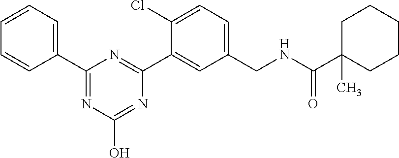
C1=CC(C2=NC(O)=NC(C3=CC(CNC(C4(C)CCCCC4)=O)=CC=C3Cl)=N2)=CC=C1
